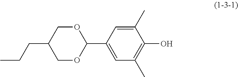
C1(C2=CC(C)=C(O)C(C)=C2)OCC(CCC)CO1
